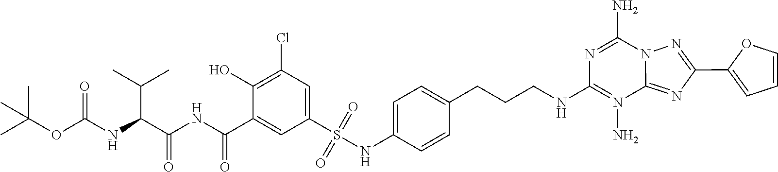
N1=C(N)N2C(=NC(C3=CC=CO3)=N2)N(N)=C1NCCCC1=CC=C(NS(=O)(=O)C2=CC(Cl)=C(O)C(C(NC(C(NC(OC(C)(C)C)=O)C(C)C)=O)=O)=C2)C=C1
